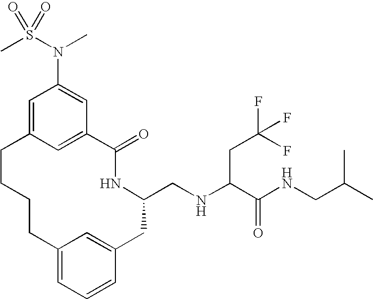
C1=C2C=C(C=C1N(S(C)(=O)=O)C)C(=O)NC(CNC(C(NCC(C)C)=O)CC(F)(F)F)CC1=CC(=CC=C1)CCCC2
